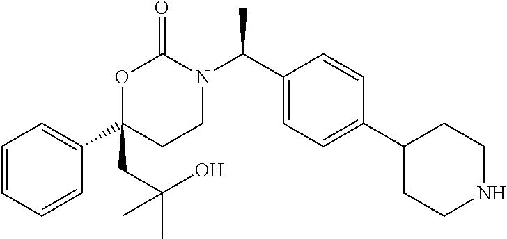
C1=CC=CC(C2(CC(C)(C)O)CCN(C(C3=CC=C(C4CCNCC4)C=C3)C)C(=O)O2)=C1
